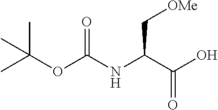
CC(OC(NC(C(O)=O)C[OMe])=O)(C)C
